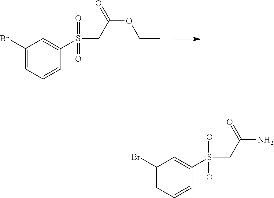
C1(Br)=CC=CC(S(CC(OCC)=O)(=O)=O)=C1.C1(Br)=CC=CC(S(CC(N)=O)(=O)=O)=C1
